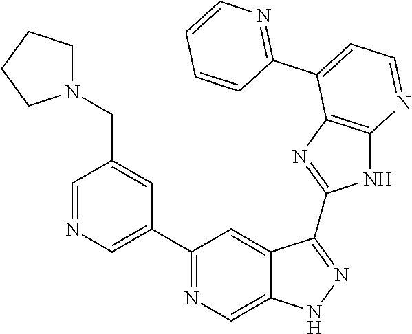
C1=NC=C(C2=NC=C3C(=C2)C(C2=NC4=C(N2)N=CC=C4C2=NC=CC=C2)=NN3)C=C1CN1CCCC1
